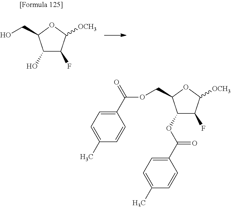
C1(O)C(F)C([OCH3])OC1CO.C1(OC(C2=CC=C(C)C=C2)=O)C(F)C([OCH3])OC1COC(C1=CC=C(C)C=C1)=O
